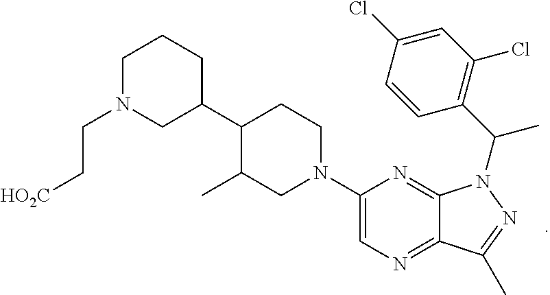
N1=C2C(=NC=C1N1CCC(C3CN(CC[HO2C])CCC3)C(C)C1)C(C)=NN2C(C1=C(Cl)C=C(Cl)C=C1)C
